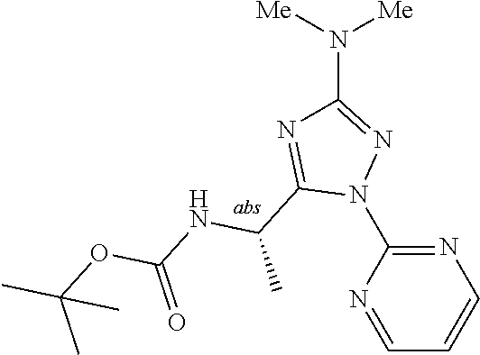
C1(N2N=C(N([Me])[Me])N=C2C(NC(OC(C)(C)C)=O)C)=NC=CC=N1
